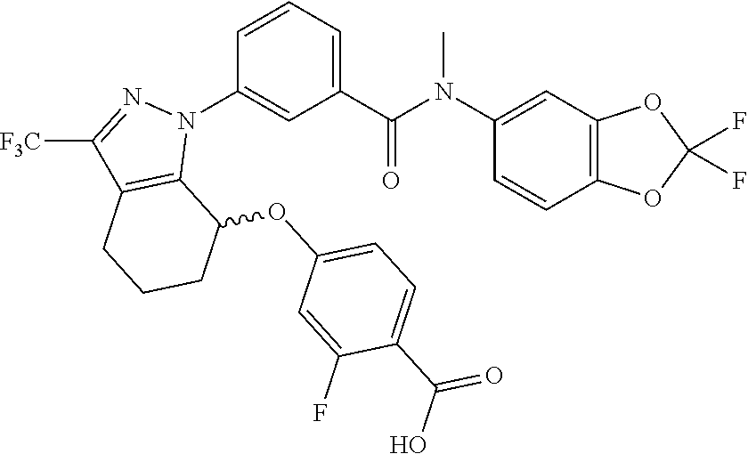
C1(N(C(C2=CC=CC(N3C4=C(C([F3C])=N3)CCCC4OC3=CC=C(C(O)=O)C(F)=C3)=C2)=O)C)=CC2=C(C=C1)OC(F)(F)O2
